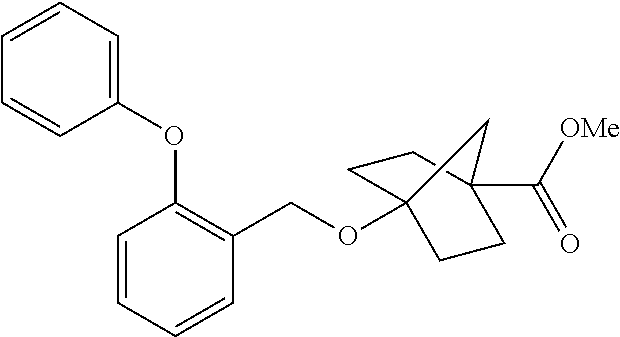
C1=CC=CC(COC23CCC(C([OMe])=O)(CC2)C3)=C1OC1=CC=CC=C1
